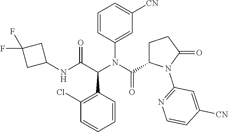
C1(Cl)=C(C(C(NC2CC(F)(F)C2)=O)N(C(=O)C2CCC(=O)N2C2=NC=CC([CN])=C2)C2=CC([CN])=CC=C2)C=CC=C1
